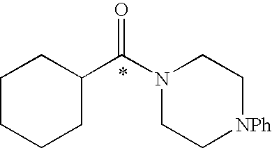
C1CCCC(C(N2CC[NPh]CC2)=O)C1
